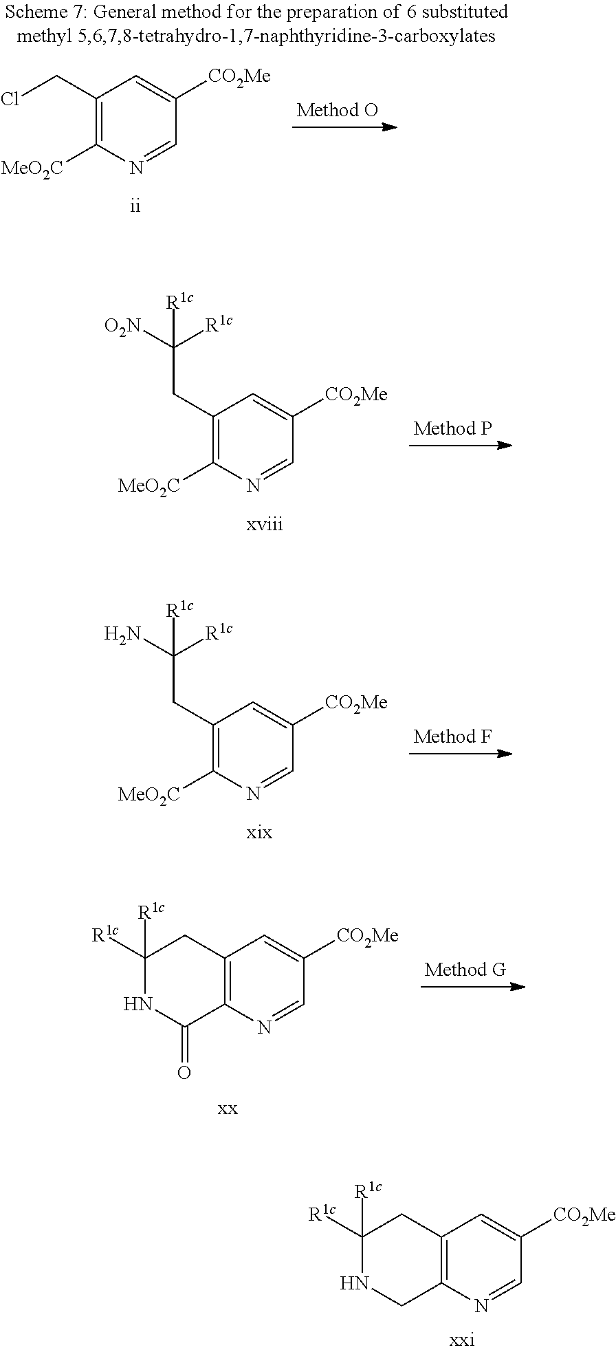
C1(CC([O2N])([R1c])[R1c])=C([MeO2C])N=CC([CO2Me])=C1.C1(CC(N)([R1c])[R1c])=C([MeO2C])N=CC([CO2Me])=C1.C12=C(N=CC([CO2Me])=C1)C(=O)NC([R1c])([R1c])C2.C12=C(N=CC([CO2Me])=C1)CNC([R1c])([R1c])C2.C1(CCl)=C([MeO2C])N=CC([CO2Me])=C1
